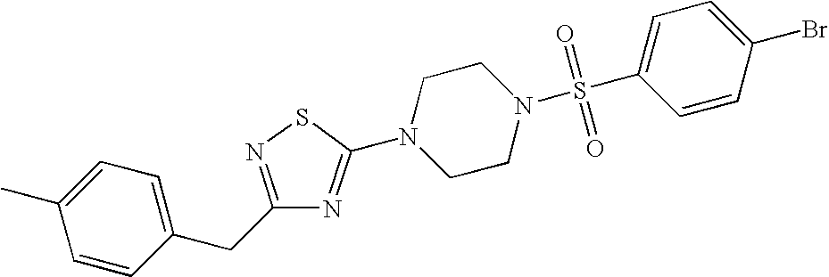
C1=CC(CC2=NSC(N3CCN(S(C4=CC=C(Br)C=C4)(=O)=O)CC3)=N2)=CC=C1C
